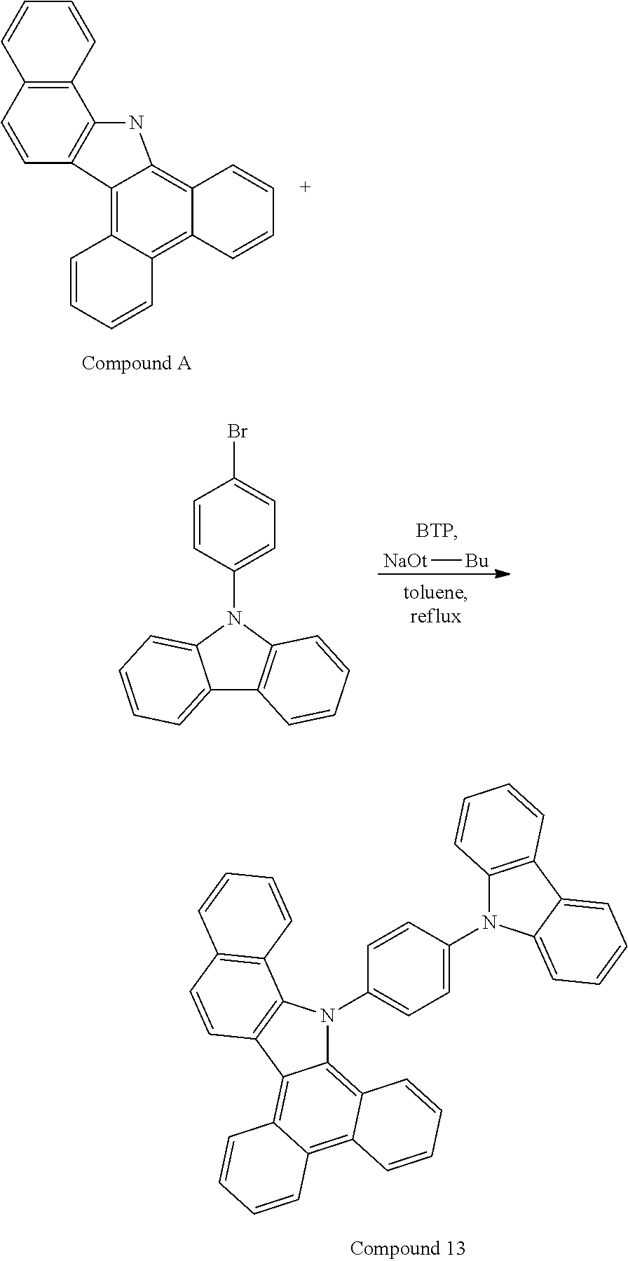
C12=C(C=CC3=C1NC1=C4C(=C5C(=C31)C=CC=C5)C=CC=C4)C=CC=C2.[NaOt][Bu].C1=CC(Br)=CC=C1N1C2=C(C3=CC=CC=C31)C=CC=C2.N1(C2=CC=C(N3C4=C5C(=C6C(=C4C4=C3C3=C(C=C4)C=CC=C3)C=CC=C6)C=CC=C5)C=C2)C2=C(C3=CC=CC=C13)C=CC=C2
